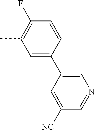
C1=C(C2=CN=CC([NC])=C2)C=CC(F)=C1C
